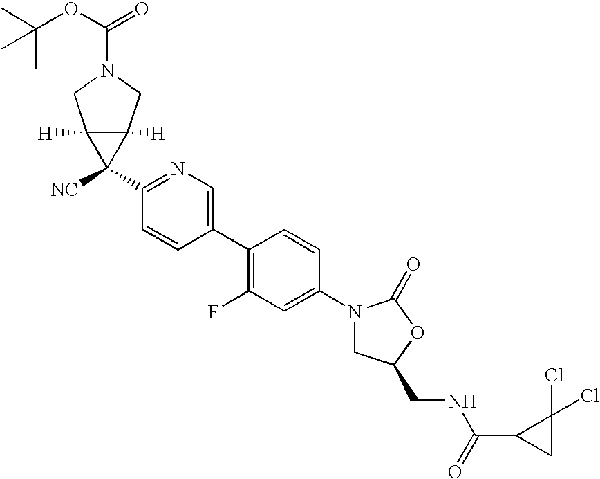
C1(N2CC(CNC(=O)C3CC3(Cl)Cl)OC2=O)=CC(F)=C(C2=CN=C(C3([NC])C4([H])C3([H])CN(C(OC(C)(C)C)=O)C4)C=C2)C=C1
